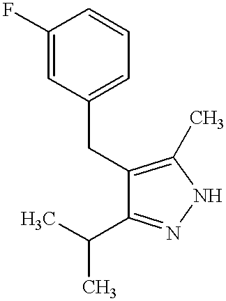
C1(F)=CC(CC2=C(C)NN=C2C(C)C)=CC=C1
